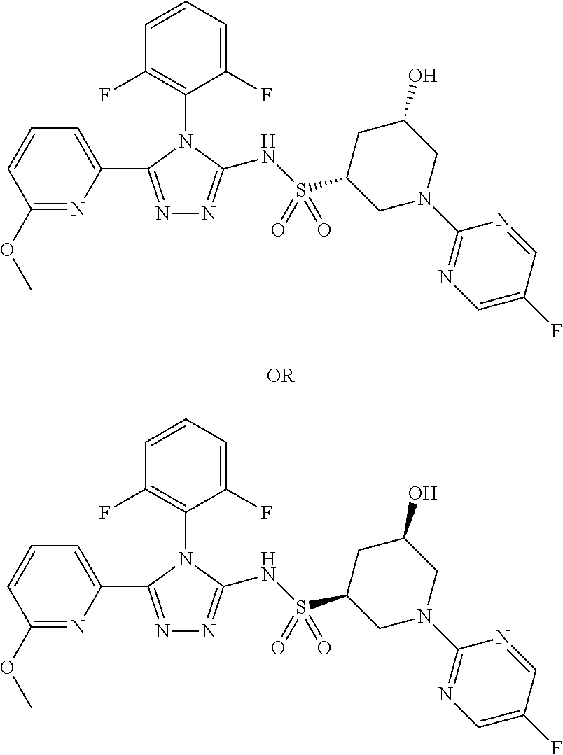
C1(OC)=NC(C2=NN=C(NS(=O)(C3CN(C4=NC=C(F)C=N4)CC(O)C3)=O)N2C2=C(F)C=CC=C2F)=CC=C1.C1(OC)=NC(C2=NN=C(NS(=O)(C3CN(C4=NC=C(F)C=N4)CC(O)C3)=O)N2C2=C(F)C=CC=C2F)=CC=C1
